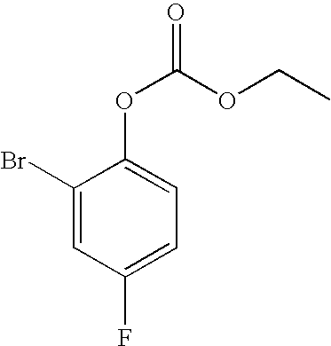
C1(F)=CC=C(OC(OCC)=O)C(Br)=C1
